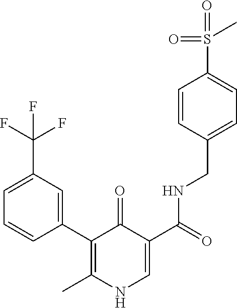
C1(C2=C(C)NC=C(C(NCC3=CC=C(S(=O)(C)=O)C=C3)=O)C2=O)=CC(C(F)(F)F)=CC=C1
